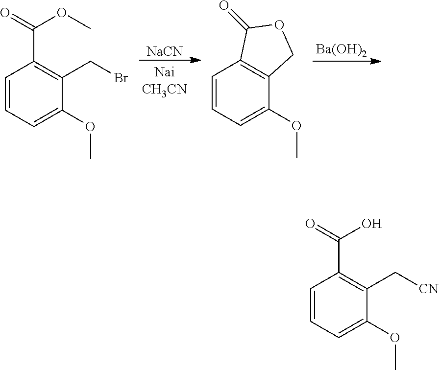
C1=C(OC)C2=C(C=C1)C(=O)OC2.C1=C(OC)C(CBr)=C(C(=O)OC)C=C1.[NaCN].[Ba(OH)2].C1=C(OC)C(C[CN])=C(C(=O)O)C=C1
